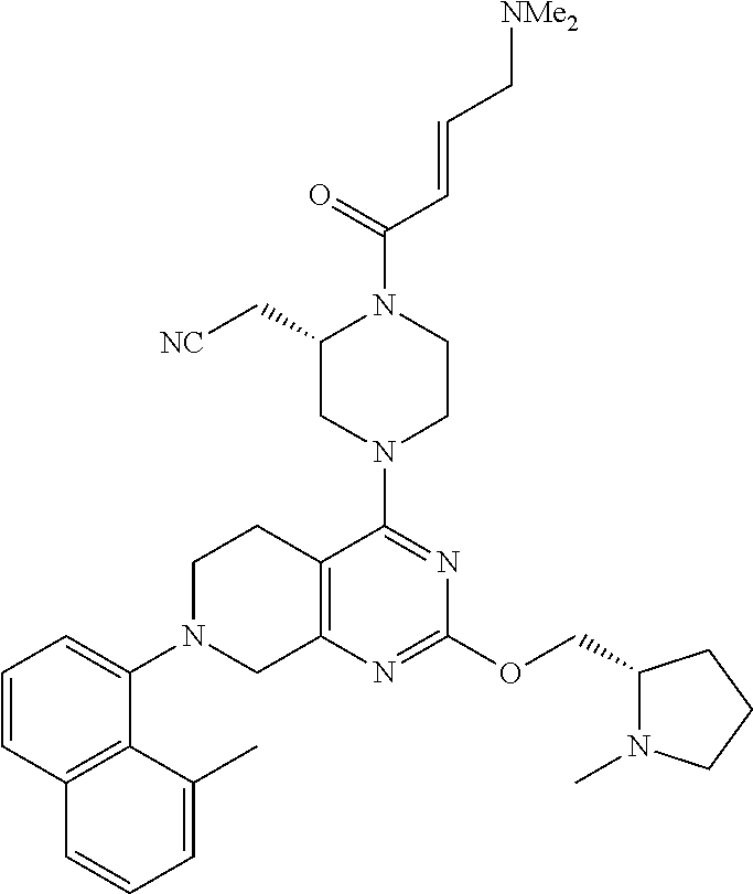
C12=C(N=C(OCC3N(C)CCC3)N=C1N1CCN(C(=O)C=CC[NMe2])C(C[NC])C1)CN(C1=CC=CC3=C1C(C)=CC=C3)CC2
